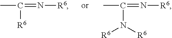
CC([R6])=N[R6].CC(N([R6])[R6])=N[R6]
